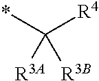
*C([R4])([R3B])[R3A]
